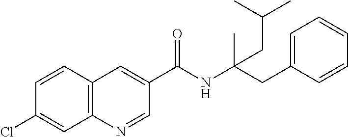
C1=CC2=C(C=C1Cl)N=CC(C(NC(CC1=CC=CC=C1)(C)CC(C)C)=O)=C2
